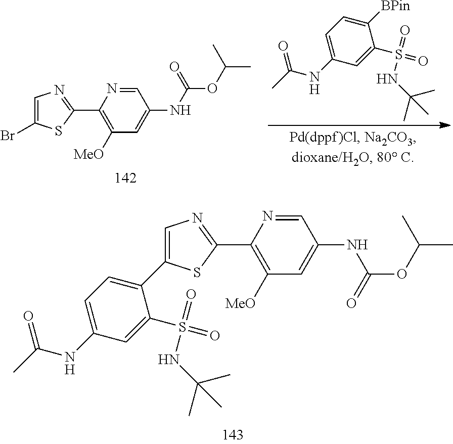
C1([MeO])=C(C2=NC=C(Br)S2)N=CC(NC(OC(C)C)=O)=C1.C1=C(NC(=O)C)C=C(S(=O)(=O)NC(C)(C)C)C([BPin])=C1.C1([MeO])=C(C2=NC=C(C3=CC=C(NC(=O)C)C=C3S(=O)(=O)NC(C)(C)C)S2)N=CC(NC(OC(C)C)=O)=C1
